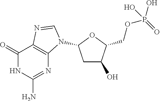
C1(=O)NC(N)=NC2=C1N=CN2C1CC(O)C(COP(O)(=O)O)O1
